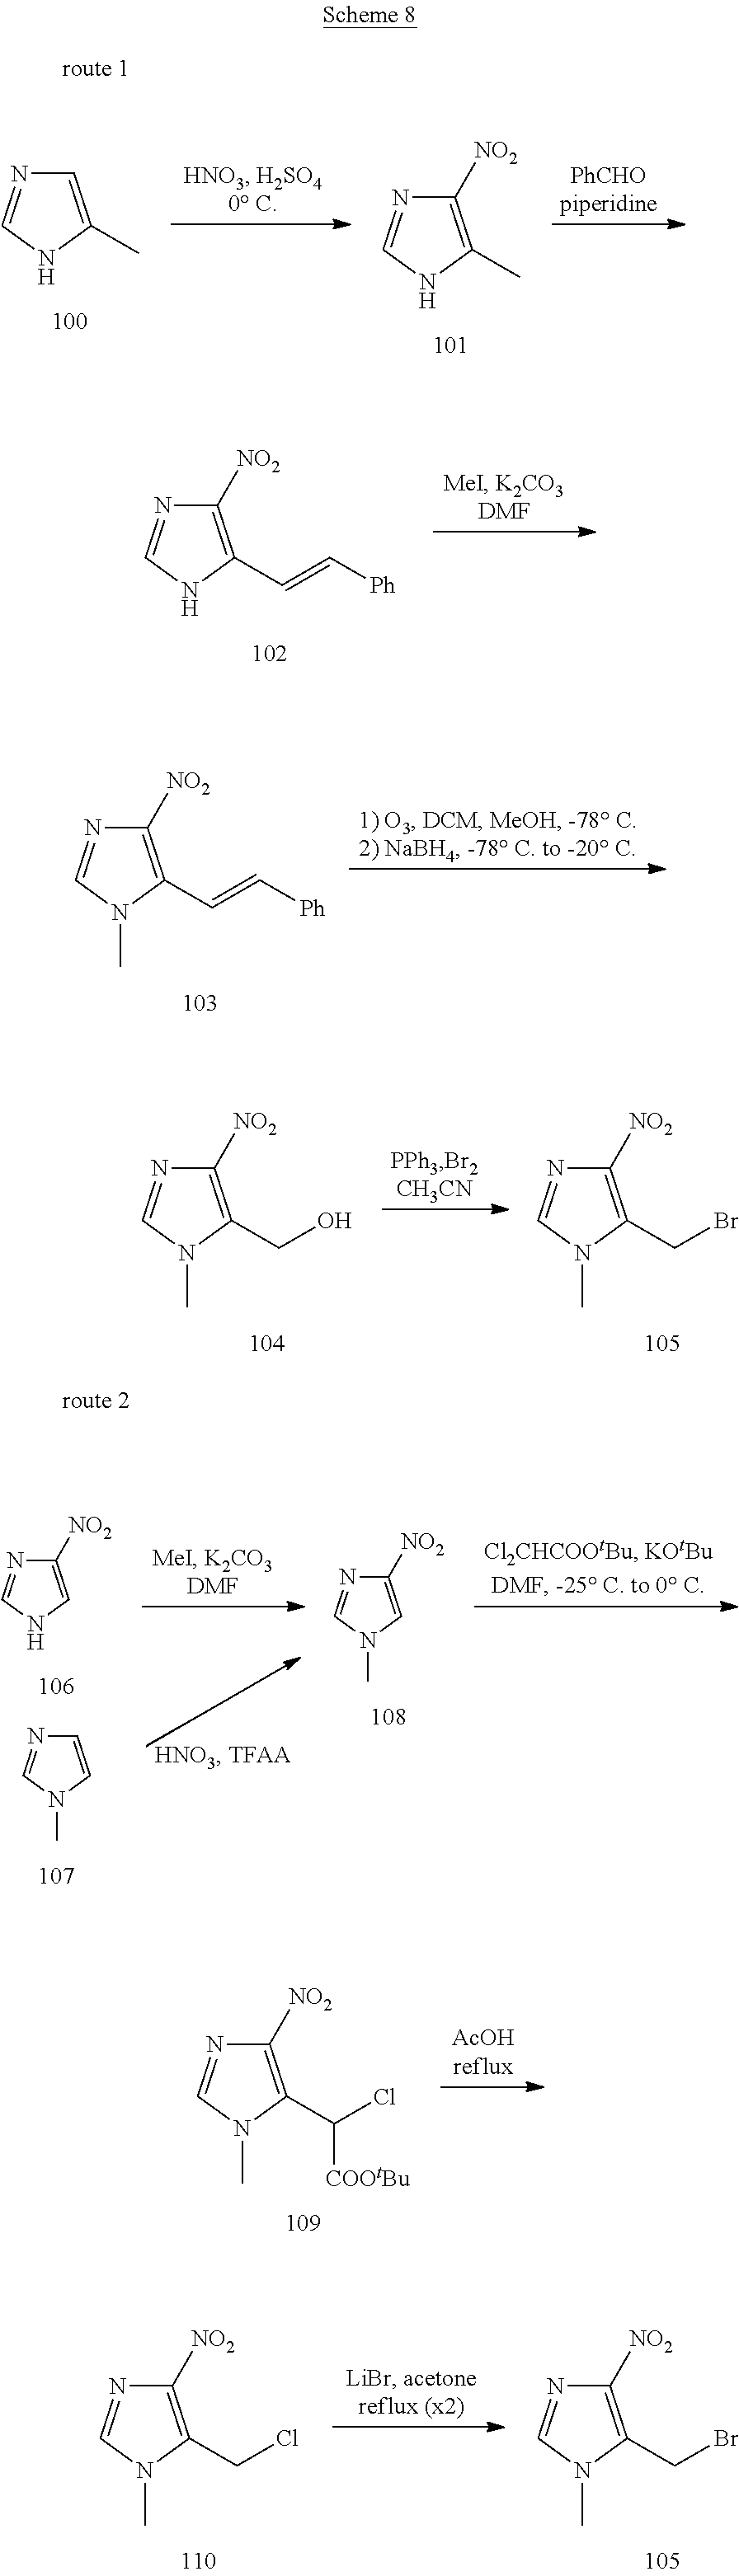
C1=C(C)NC=N1.C1([NO2])=C(C)NC=N1.C1([NO2])=C(C=C[Ph])NC=N1.C1([NO2])=C(C=C[Ph])N(C)C=N1.C1([NO2])=C(CO)N(C)C=N1.C1([NO2])=C(CBr)N(C)C=N1.C1([NO2])=CNC=N1.C1=CN(C)C=N1.N1=CN(C)C=C1[NO2].C1([NO2])=C(C(Cl)[COOtBu])N(C)C=N1.C1([NO2])=C(CCl)N(C)C=N1.C1([NO2])=C(CBr)N(C)C=N1
